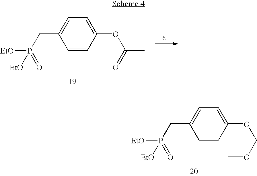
C1=CC(OC(C)=O)=CC=C1CP(=O)([EtO])[EtO].C1=CC(OCOC)=CC=C1CP(=O)([EtO])[EtO]
